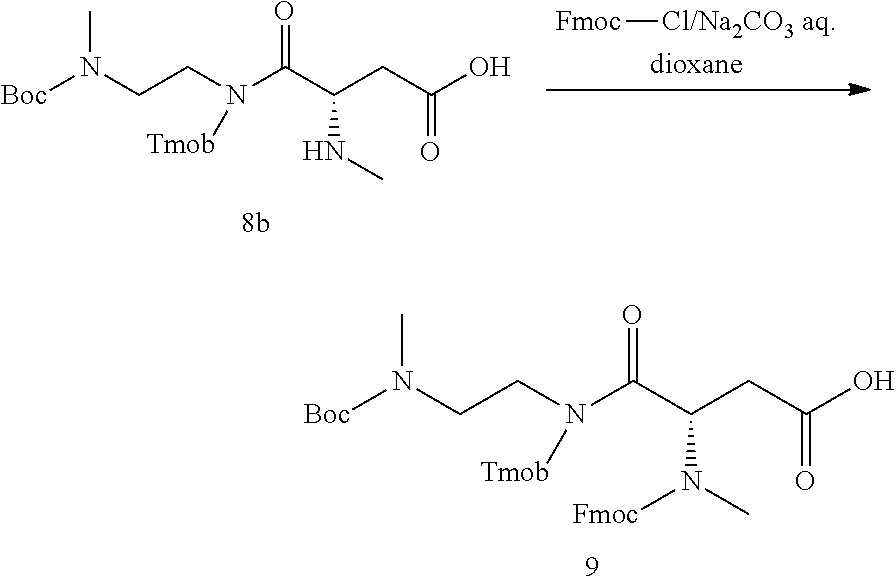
N(C(C(CC(O)=O)N(C)[Fmoc])=O)(CCN([Boc])C)[Tmob].N(C(C(CC(O)=O)NC)=O)(CCN([Boc])C)[Tmob].[dioxane].[Fmoc][Cl/Na2CO3 aq]
